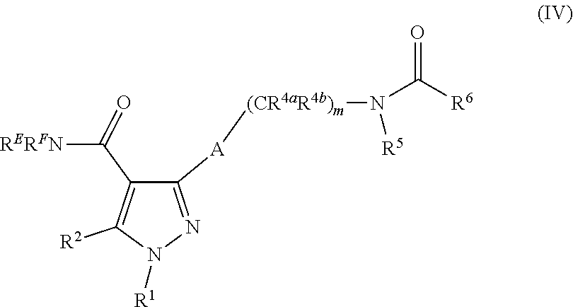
C1(C([RERFN])=O)=C([R2])N([R1])N=C1[A][(CR4aR4b)m]N([R5])C([R6])=O
